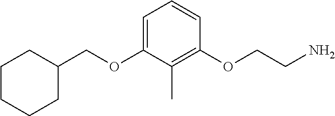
C(OC1=CC=CC(OCCN)=C1C)C1CCCCC1
